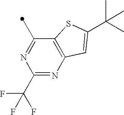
C1(C)=NC(C(F)(F)F)=NC2=C1SC(C(C)(C)C)=C2
